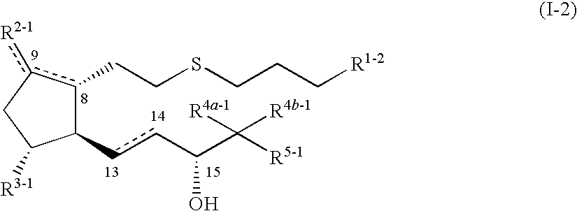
C1(ccC(C([R5-1])([R4a-1])[R4b-1])O)c(CCSCCC[R1-2])c([R2-1])CC1[R3-1]
